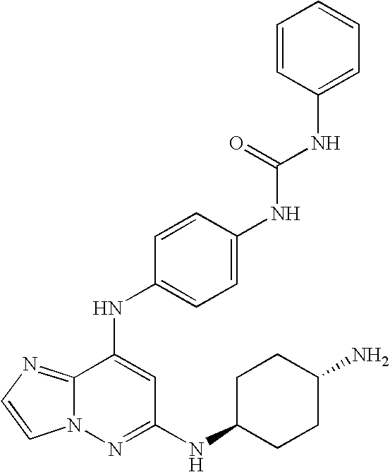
C12=NC=CN1N=C(NC1CCC(N)CC1)C=C2NC1=CC=C(NC(NC2=CC=CC=C2)=O)C=C1
